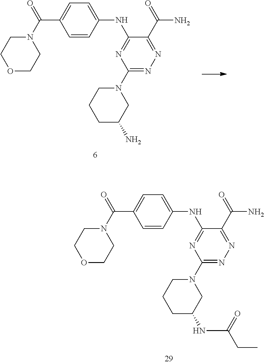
O1CCN(C(C2=CC=C(NC3=NC(N4CCCC(N)C4)=NN=C3C(N)=O)C=C2)=O)CC1.O1CCN(C(C2=CC=C(NC3=NC(N4CCCC(NC(CC)=O)C4)=NN=C3C(N)=O)C=C2)=O)CC1
